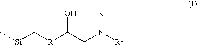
C[Si]C[R]C(CN([R2])[R1])O
